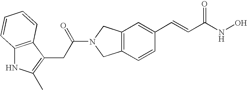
C12=C(C=CC(C=CC(NO)=O)=C1)CN(C(=O)CC1=C(C)NC3=C1C=CC=C3)C2
